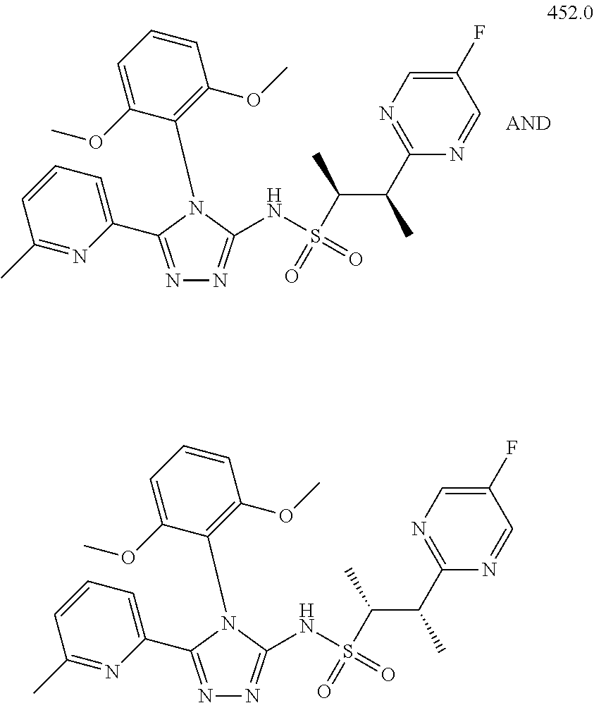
N1=C(C2=CC=CC(C)=N2)N(C2=C(OC)C=CC=C2OC)C(NS(C(C(C)C2=NC=C(F)C=N2)C)(=O)=O)=N1.N1=C(C2=CC=CC(C)=N2)N(C2=C(OC)C=CC=C2OC)C(NS(C(C(C)C2=NC=C(F)C=N2)C)(=O)=O)=N1
